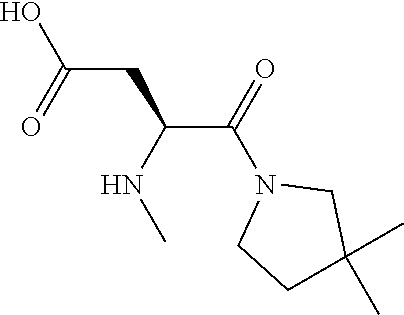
N1(C(C(CC(O)=O)NC)=O)CCC(C)(C)C1
